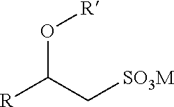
[R]C(C[SO3M])O[R]
